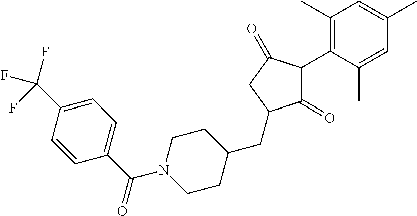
C1(=O)C(C2=C(C)C=C(C)C=C2C)C(=O)CC1CC1CCN(C(C2=CC=C(C(F)(F)F)C=C2)=O)CC1
